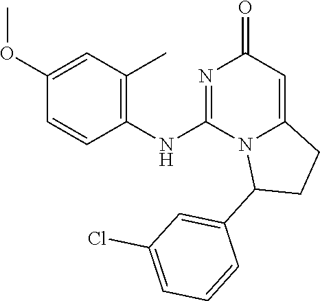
C1(NC2=NC(=O)C=C3N2C(C2=CC(Cl)=CC=C2)CC3)=C(C)C=C(OC)C=C1
